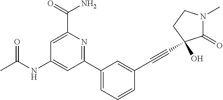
C1(NC(C)=O)=CC(C2=CC=CC(C#CC3(O)C(=O)N(C)CC3)=C2)=NC(C(N)=O)=C1
